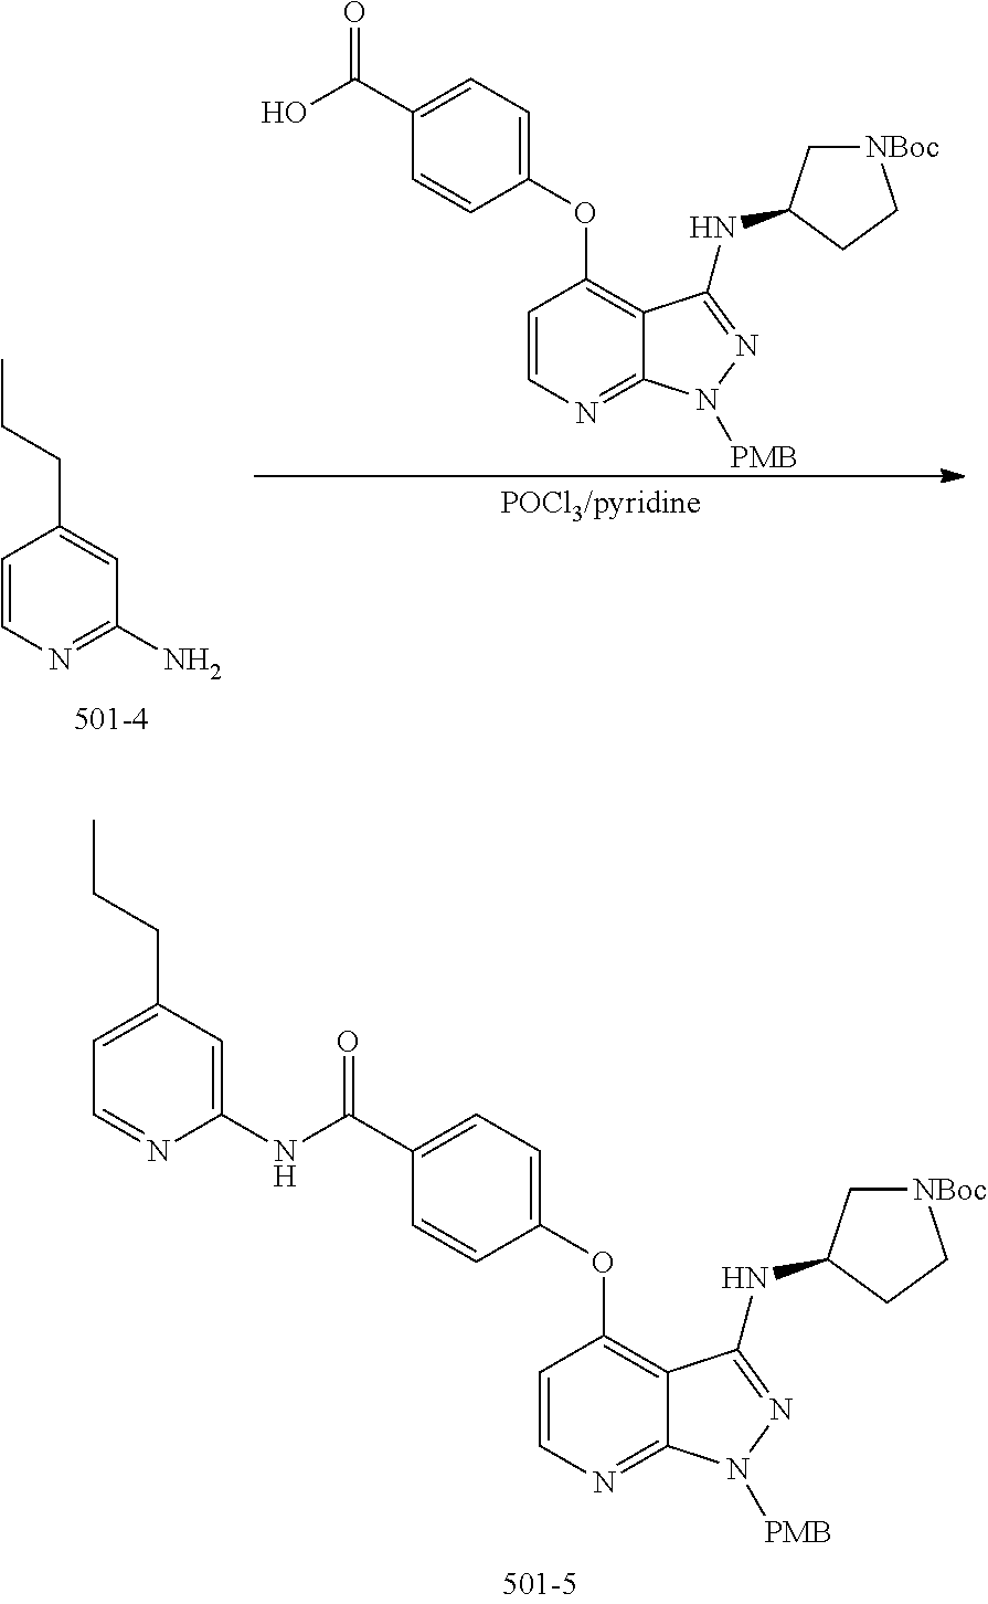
OC(C1=CC=C(OC2=C3C(=NC=C2)N([PMB])N=C3NC2C[NBoc]CC2)C=C1)=O.C1=CN=C(N)C=C1CCC.N(C(C1=CC=C(OC2=C3C(=NC=C2)N([PMB])N=C3NC2C[NBoc]CC2)C=C1)=O)C1=CC(CCC)=CC=N1
